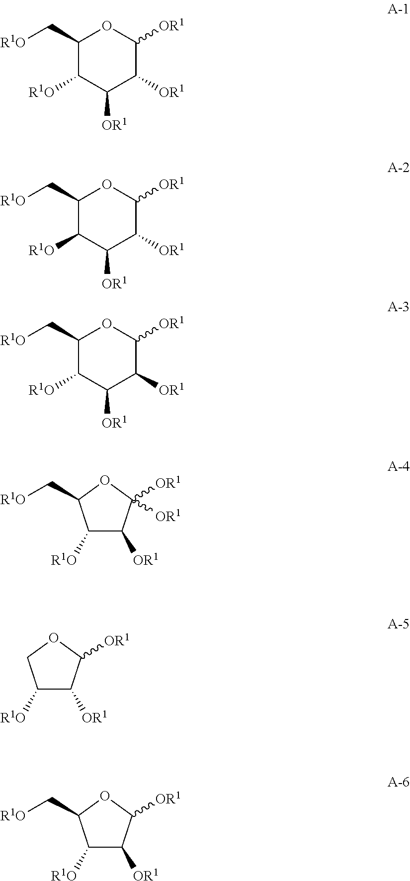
C1(C[R1O])C([R1O])C([OR1])C([OR1])C([OR1])O1.C1(C[R1O])C([R1O])C([OR1])C([OR1])C([OR1])O1.C1(C[R1O])C([R1O])C([OR1])C([OR1])C([OR1])O1.C1([R1O])C([OR1])C([OR1])([OR1])OC1C[R1O].C1([R1O])C([OR1])C([OR1])OC1.C1([R1O])C([OR1])C([OR1])OC1C[R1O]
